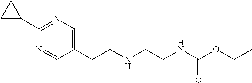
N1=C(C2CC2)N=CC(CCNCCNC(OC(C)(C)C)=O)=C1
